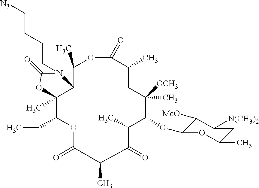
O=C1C(C)C(OC2C([McO])C([N(CH3)2])CC(C)O2)C([OCH3])(C)CC(C)C(=O)OC(C)C2C(C)(C(CC)OC(=O)C1C)OC(=O)N2CCCC[N3]
